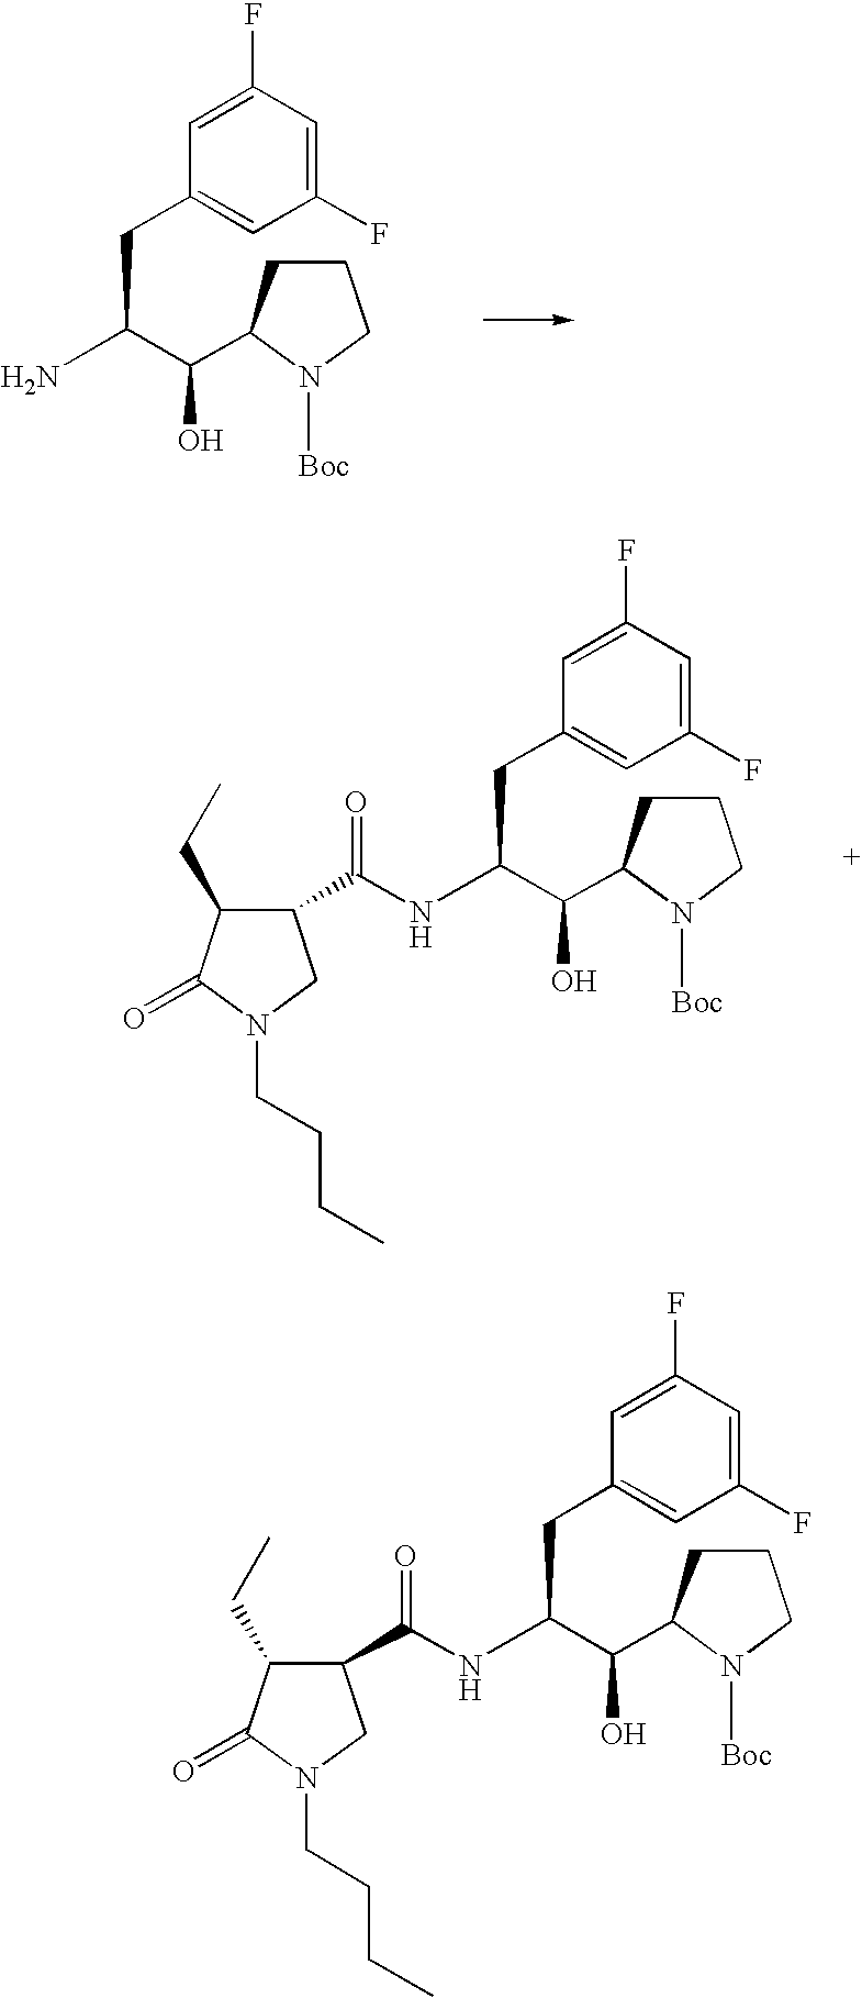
C1(CC(N)C(O)C2CCCN2[Boc])=CC(F)=CC(F)=C1.C1(CC(NC(=O)C2C(CC)C(=O)N(CCCC)C2)C(O)C2CCCN2[Boc])=CC(F)=CC(F)=C1.C1(CC(NC(=O)C2C(CC)C(=O)N(CCCC)C2)C(O)C2CCCN2[Boc])=CC(F)=CC(F)=C1
